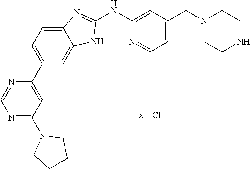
C1(NC2=CC(CN3CCNCC3)=CC=N2)=NC2=CC=C(C3=CC(N4CCCC4)=NC=N3)C=C2N1
